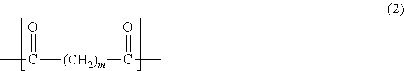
CC([(CH2)m]C(C)=O)=O
